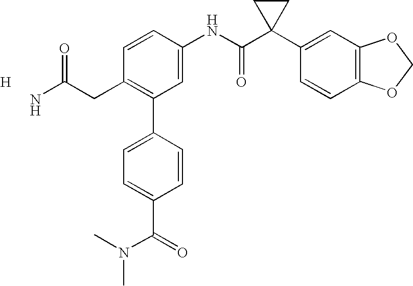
C1=CC(NC(C2(C3=CC4=C(C=C3)OCO4)CC2)=O)=CC(C2=CC=C(C(N(C)C)=O)C=C2)=C1CC(N)=O.[H]
